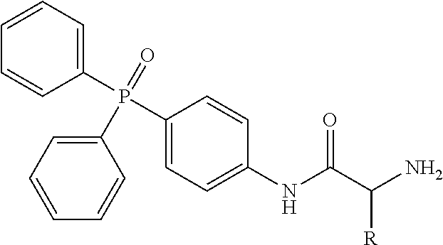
C1(P(=O)(C2=CC=CC=C2)C2=CC=C(NC(C(N)[R])=O)C=C2)=CC=CC=C1
